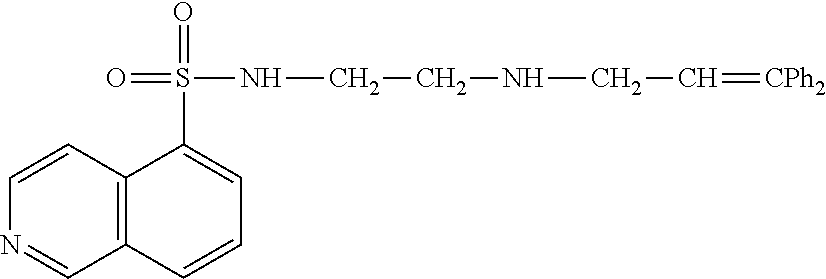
S(C1=CC=CC2=C1C=CN=C2)(=O)(NCCNCC=[CPh2])=O
